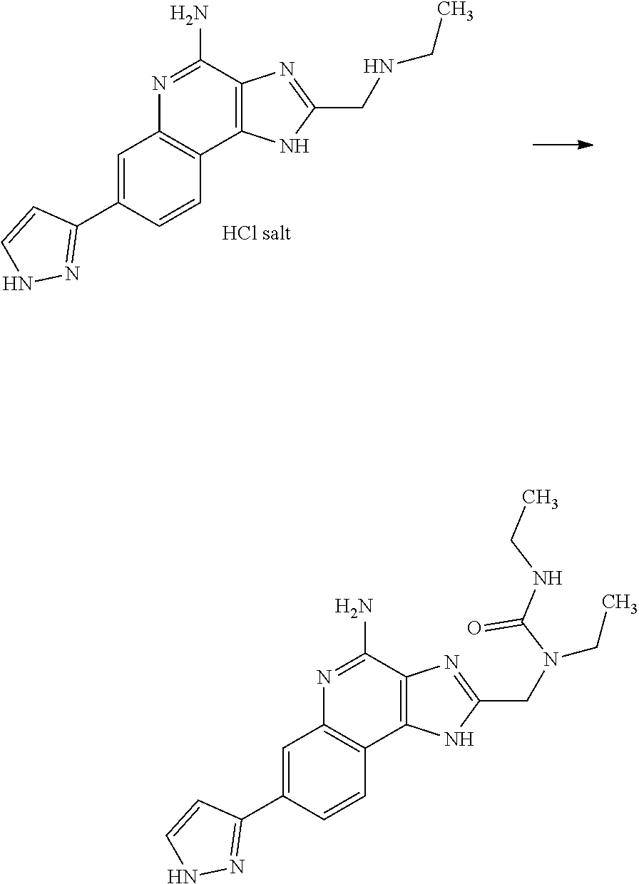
C1=C(C2=NNC=C2)C=CC2=C1N=C(N)C1=C2NC(CN(CC)C(NCC)=O)=N1.C1=C(C2=NNC=C2)C=CC2=C1N=C(N)C1=C2NC(CNCC)=N1
